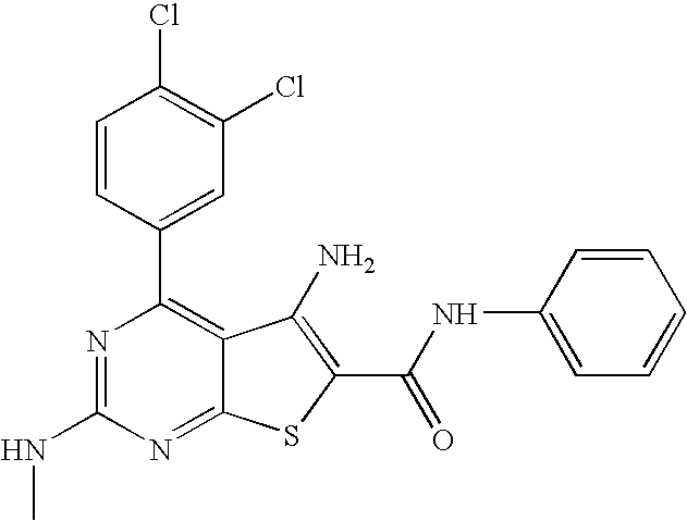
C1=CC(C2=C3C(=NC(NC)=N2)SC(C(=O)NC2=CC=CC=C2)=C3N)=CC(Cl)=C1Cl
